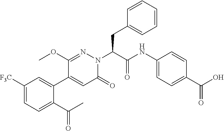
C1([F3C])=CC=C(C(C)=O)C(C2=CC(=O)N(C(CC3=CC=CC=C3)C(NC3=CC=C(C(O)=O)C=C3)=O)N=C2OC)=C1
